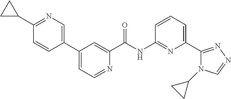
C1(C2=CN=C(C3CC3)C=C2)=CC=NC(C(NC2=NC(C3=NN=CN3C3CC3)=CC=C2)=O)=C1
